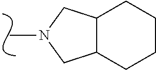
CN1CC2C(C1)CCCC2
